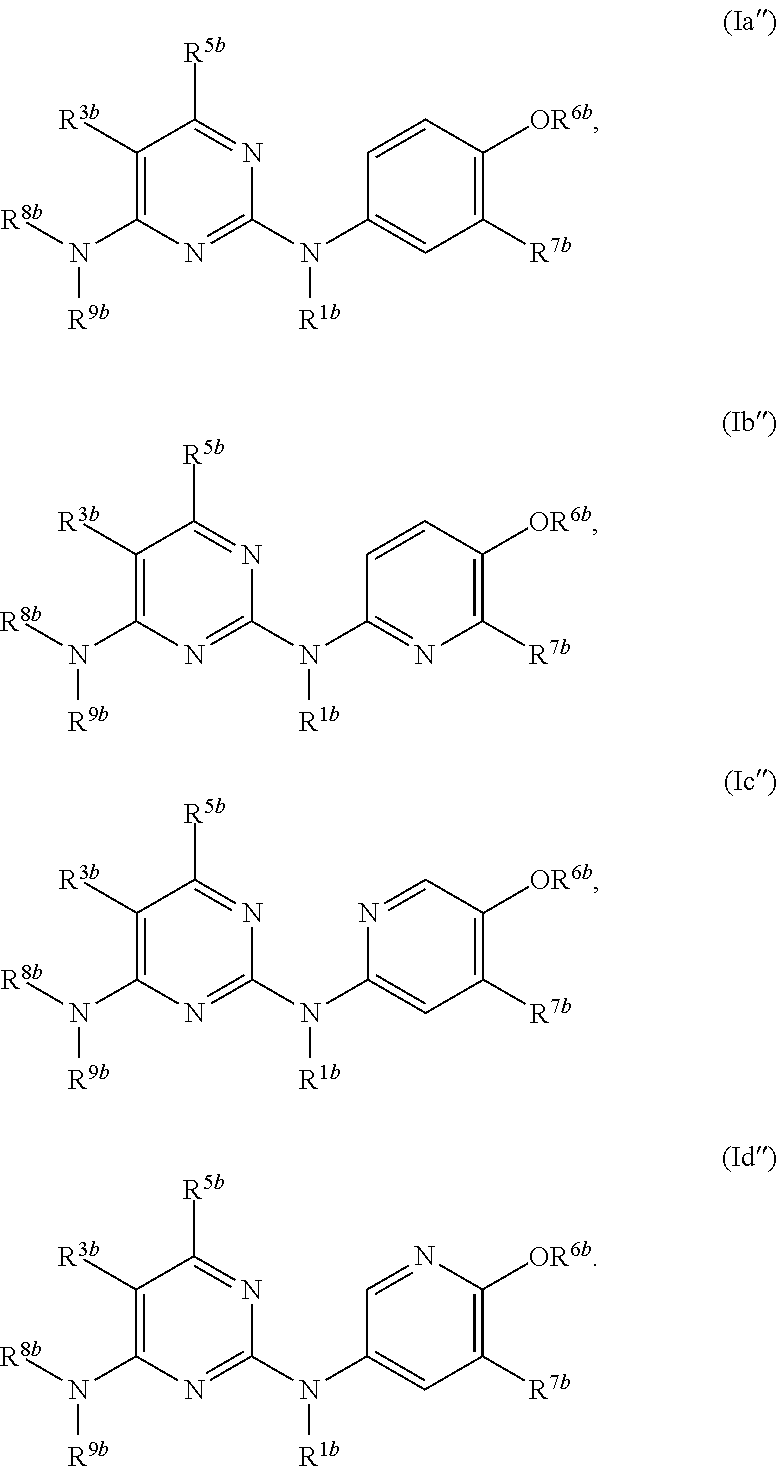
C1([R3b])=C(N([R8b])[R9b])N=C(N(C2=CC([R7b])=C([OR6b])C=C2)[R1b])N=C1[R5b].C1([R3b])=C(N([R8b])[R9b])N=C(N(C2=NC([R7b])=C([OR6b])C=C2)[R1b])N=C1[R5b].C1([R3b])=C(N([R8b])[R9b])N=C(N(C2=CC([R7b])=C([OR6b])C=N2)[R1b])N=C1[R5b].C1([R3b])=C(N([R8b])[R9b])N=C(N(C2=CC([R7b])=C([OR6b])N=C2)[R1b])N=C1[R5b]
